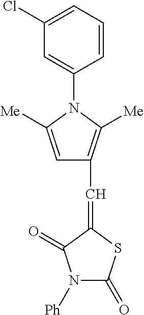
C1(Cl)=CC=CC(N2C([Me])=CC(C=C3SC(=O)N([Ph])C3=O)=C2[Me])=C1
